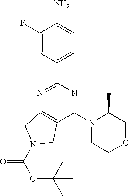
C1(F)=CC(C2=NC3=C(C(N4CCOCC4C)=N2)CN(C(OC(C)(C)C)=O)C3)=CC=C1N
